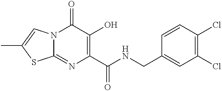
C12=NC(C(NCC3=CC(Cl)=C(Cl)C=C3)=O)=C(O)C(=O)N1C=C(C)S2
